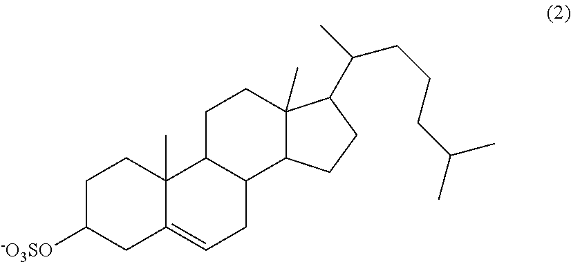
C1C([-O3SO])CC2=CCC3C(C2(C)C1)CCC1(C)C3CCC1C(C)CCCC(C)C
